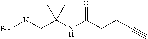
C(CC#C)C(NC(CN([Boc])C)(C)C)=O
